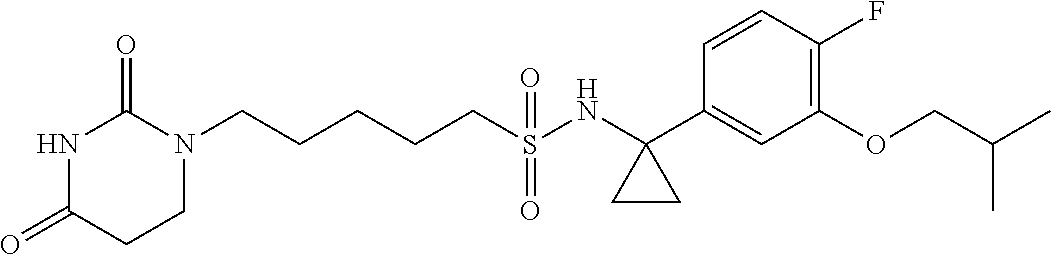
N1C(=O)CCN(CCCCCS(NC2(C3=CC(OCC(C)C)=C(F)C=C3)CC2)(=O)=O)C1=O
